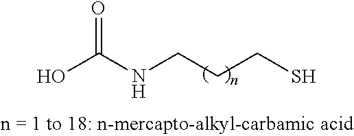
OC(NCCCS)=O
